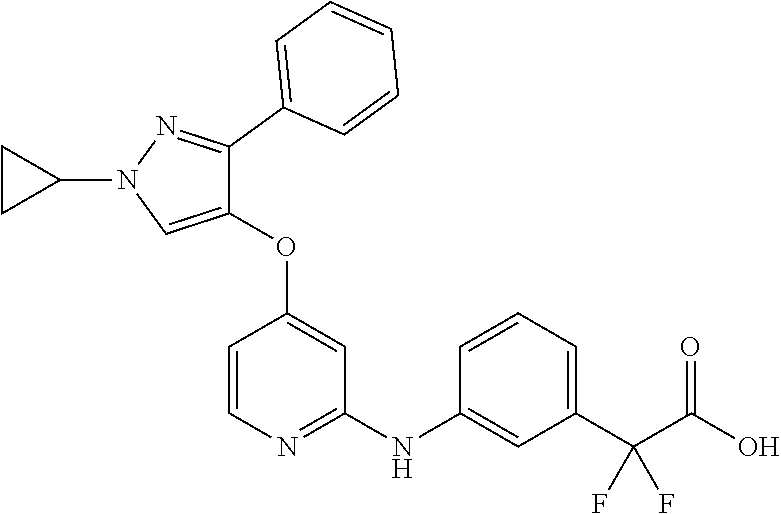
C1(OC2=CC(NC3=CC(C(C(O)=O)(F)F)=CC=C3)=NC=C2)=CN(C2CC2)N=C1C1=CC=CC=C1
